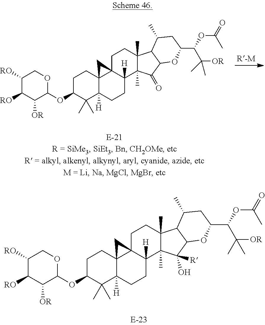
C1([RO])C([RO])C([OR])C(OC2C(C)(C)C3([H])C4(CC2)C2(C([H])(CC3)C3(C)C(C)(CC2)C2C(OC(C(OC(=O)C)C([OR])(C)C)CC2C)C3(O)[R])C4)OC1.C1([RO])C([RO])C([OR])C(OC2C(C)(C)C3([H])C4(CC2)C2(C([H])(CC3)C3(C)C(C)(CC2)C2C(C3=O)OC(C(OC(=O)C)C([OR])(C)C)CC2C)C4)OC1
